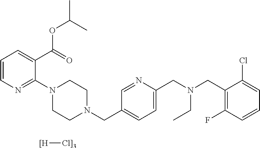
C1=CN=C(N2CCN(CC3=CC=C(CN(CC4=C(F)C=CC=C4Cl)CC)N=C3)CC2)C(C(OC(C)C)=O)=C1.[[H][Cl]3]
